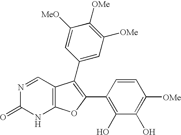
N1=CC2=C(NC1=O)OC(C1=C(O)C(O)=C([OMe])C=C1)=C2C1=CC([OMe])=C([OMe])C([MeO])=C1
